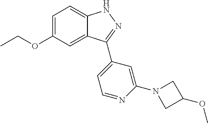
C1=C(OCC)C=C2C(=C1)NN=C2C1=CC=NC(N2CC(OC)C2)=C1
